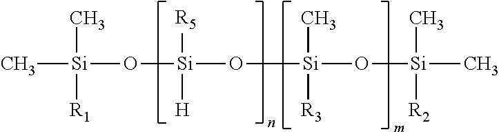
C[Si](C)([R1])O[Si]([R5])([H])O[Si](C)([R3])O[Si](C)([R2])C
